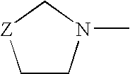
C1CN(C)C[Z]1
